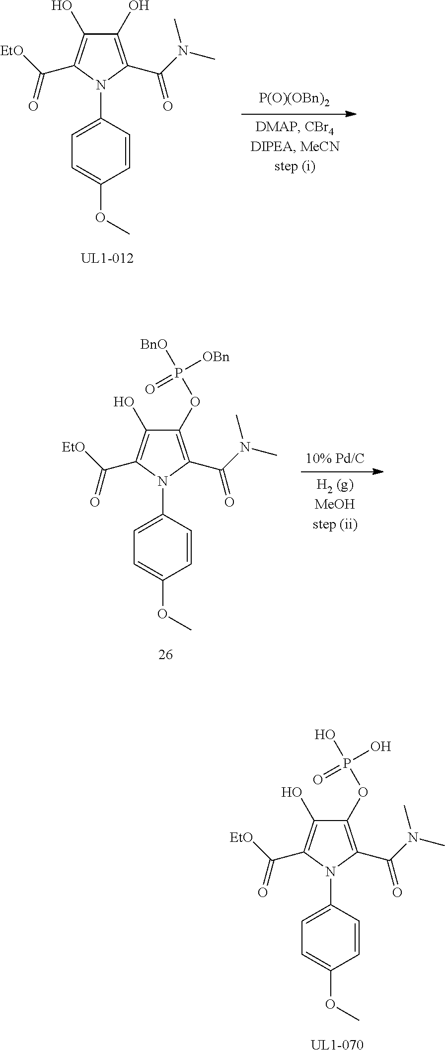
C1(OP(O)(O)=O)=C(C(N(C)C)=O)N(C2=CC=C(OC)C=C2)C(C([EtO])=O)=C1O.C1(O)=C(C(N(C)C)=O)N(C2=CC=C(OC)C=C2)C(C([EtO])=O)=C1O.C1(OP([BnO])([OBn])=O)=C(C(N(C)C)=O)N(C2=CC=C(OC)C=C2)C(C([EtO])=O)=C1O
